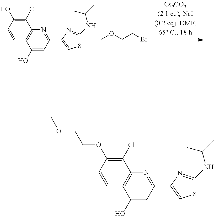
C1(Cl)=C(O)C=CC2=C1N=C(C1=CSC(NC(C)C)=N1)C=C2O.COCCBr.C1(Cl)=C(OCCOC)C=CC2=C1N=C(C1=CSC(NC(C)C)=N1)C=C2O
